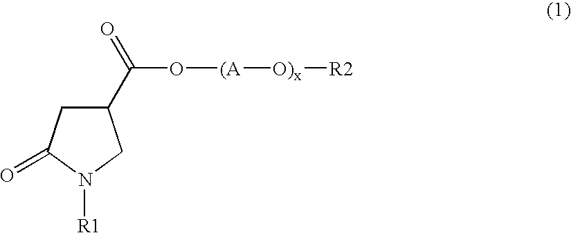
C1(C(=O)O[(A][O)x][R2])CC(=O)N([R1])C1
